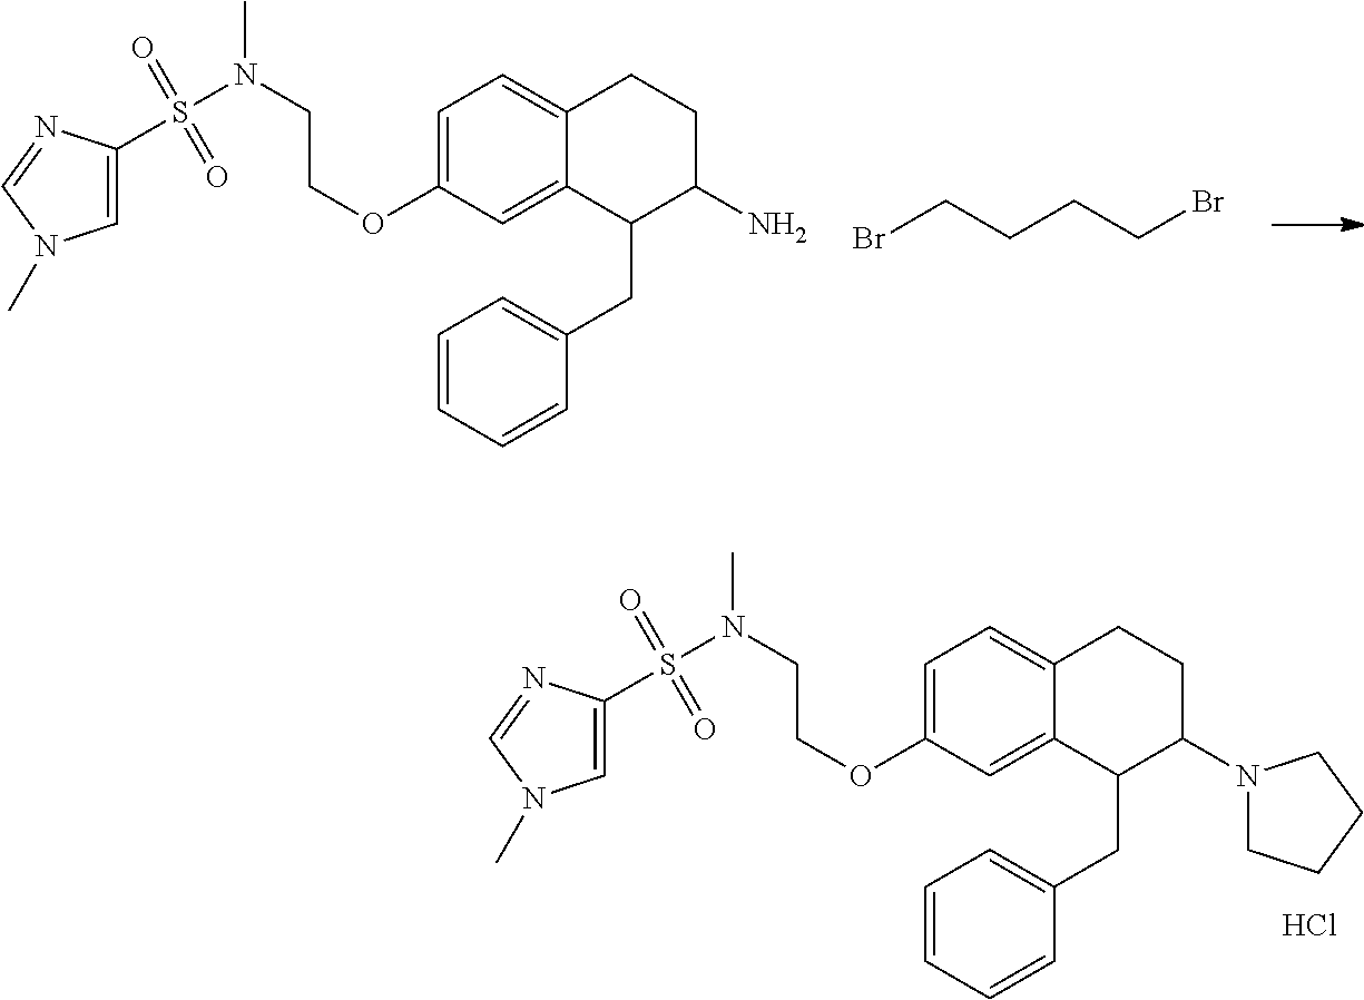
Cl.C1=C(OCCN(S(C2=CN(C)C=N2)(=O)=O)C)C=C2C(=C1)CCC(N1CCCC1)C2CC1=CC=CC=C1.C1=C(OCCN(S(C2=CN(C)C=N2)(=O)=O)C)C=C2C(=C1)CCC(N)C2CC1=CC=CC=C1.BrCCCCBr
